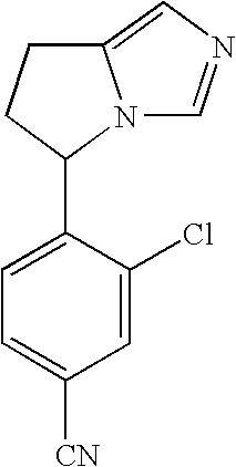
C1=C(Cl)C(C2N3C(=CN=C3)CC2)=CC=C1[CN]
